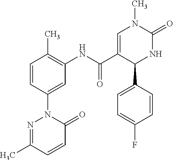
C1=CC(C)=C(NC(C2=CN(C)C(=O)NC2C2=CC=C(F)C=C2)=O)C=C1N1N=C(C)C=CC1=O
